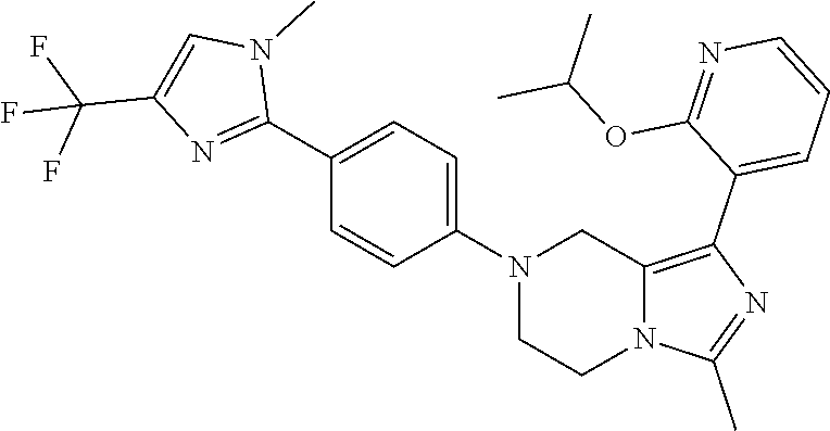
N1(C2=CC=C(C3=NC(C(F)(F)F)=CN3C)C=C2)CCN2C(=C(C3=CC=CN=C3OC(C)C)N=C2C)C1
